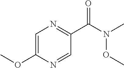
O(C1=CN=C(C(N(C)OC)=O)C=N1)C
